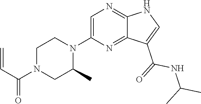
C1(N2CCN(C(=O)C=C)CC2C)=CN=C2C(=N1)C(C(NC(C)C)=O)=CN2
